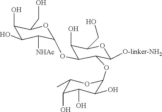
[NHAc]C1C(OC2C(OC3OC(C)C(O)C(O)C3O)C([O-linker-NH2])OC(CO)C2O)OC(CO)C(O)C1O
